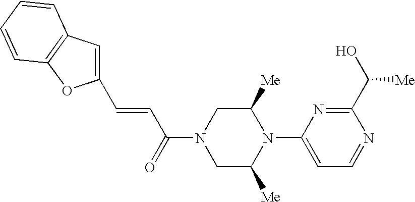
C(=CC(=O)N1CC([Me])N(C2=CC=NC(C(O)[Me])=N2)C([Me])C1)C1=CC2=C(O1)C=CC=C2
